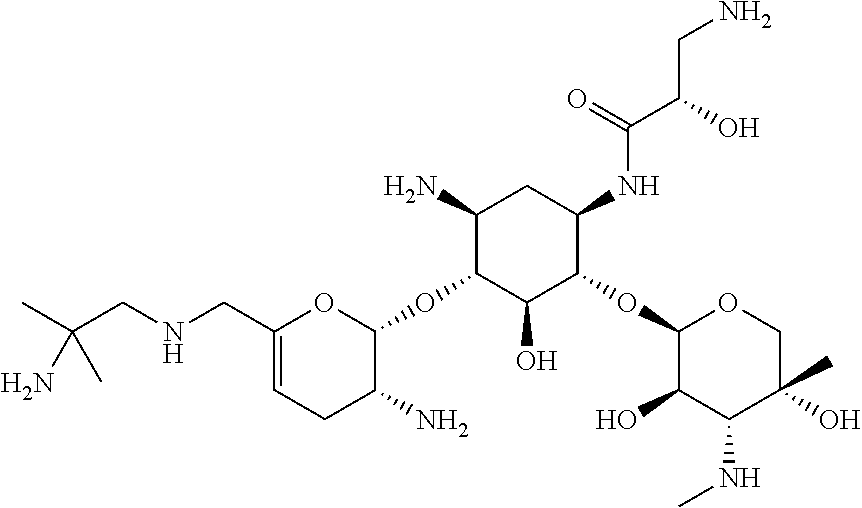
C1(OC2OC(CNCC(C)(N)C)=CCC2N)C(N)CC(NC(C(O)CN)=O)C(OC2OCC(O)(C)C(NC)C2O)C1O
